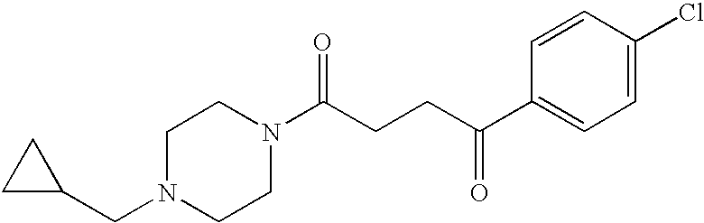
C(N1CCN(C(CCC(C2=CC=C(Cl)C=C2)=O)=O)CC1)C1CC1
